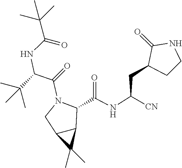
C(C(NC(C(=O)N1C(C(NC(CC2C(=O)NCC2)[CN])=O)C2C(C2(C)C)C1)C(C)(C)C)=O)(C)(C)C
